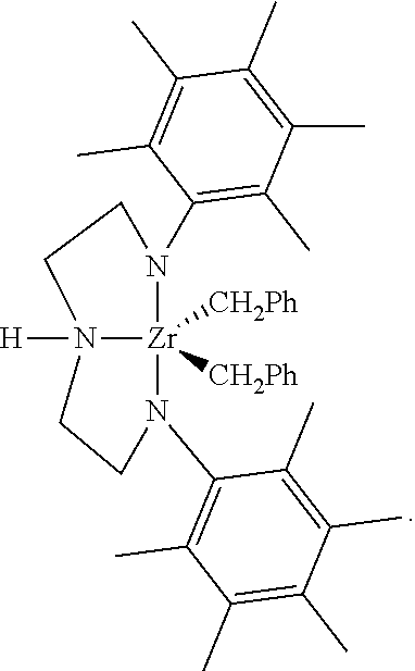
N1(C2=C(C)C(C)=C(C)C(C)=C2C)[Zr]2([CH2Ph])([CH2Ph])N([H])(CC1)CCN2C1=C(C)C(C)=C(C)C(C)=C1C
